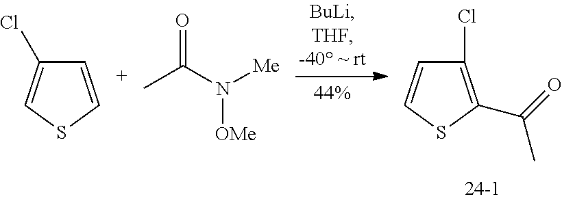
C1=CSC=C1Cl.CC(N([Me])[OMe])=O.C1=CSC(C(=O)C)=C1Cl
